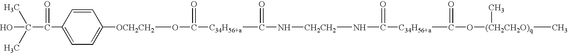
C(O)(C)(C)C(=O)C1=CC=C([OCH2CH2]OC(=O)[C34H56+a]C(=O)N[CH2CH2]NC(=O)[C34H56+a]C(=O)O[(CH2CH2O)q](C)C)C=C1
